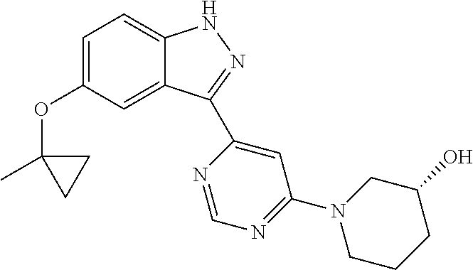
C1=C(OC2(C)CC2)C=C2C(=C1)NN=C2C1=CC(N2CCCC(O)C2)=NC=N1
